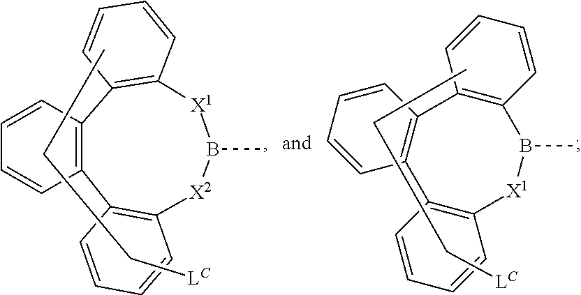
C12=C(C3=C(C4=C([X1]B(C)[X2]1)C=CC=C4)C=CC=C3)C=CC=C2.CCC[LC].C12=C(C=CC=C1)C1=C(C3=C(B(C)[X1]2)C=CC=C3)C=CC=C1.CCC[LC]
